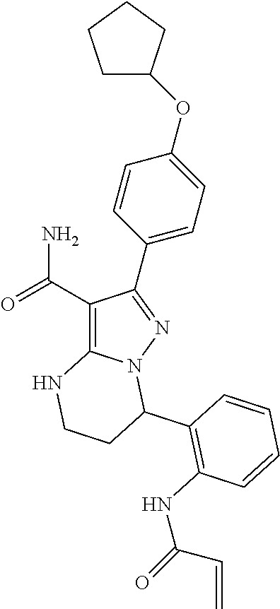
C1(C(=O)N)=C2N(N=C1C1=CC=C(OC3CCCC3)C=C1)C(C1=C(NC(=O)C=C)C=CC=C1)CCN2
